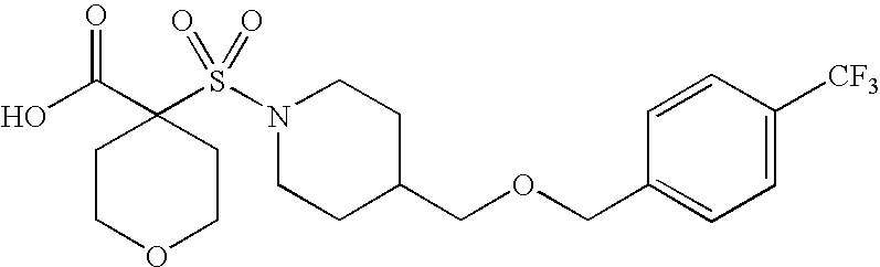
C1COCCC1(C(=O)O)S(N1CCC(COCC2=CC=C([CF3])C=C2)CC1)(=O)=O
